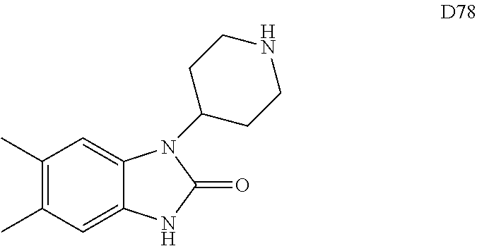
C1(C)=C(C)C=C2C(=C1)N(C1CCNCC1)C(=O)N2
